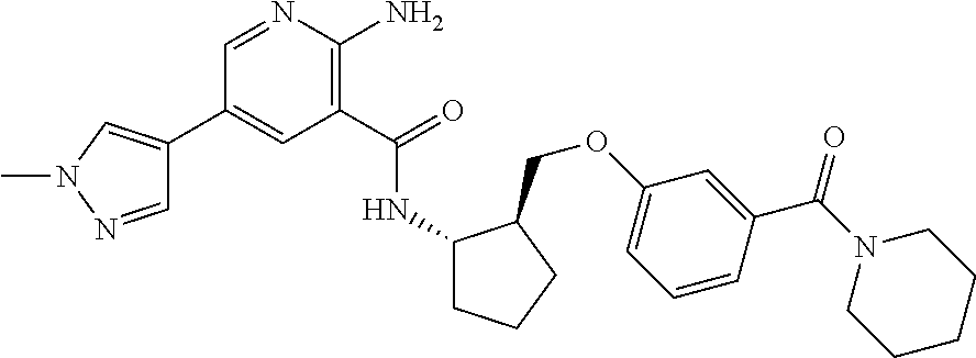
C1(C2=CN(C)N=C2)=CC(C(=O)NC2CCCC2COC2=CC=CC(C(N3CCCCC3)=O)=C2)=C(N)N=C1
